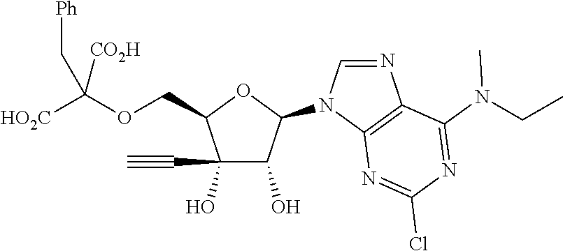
N1(C2OC(COC([CO2H])([HO2C])C[Ph])C(C#C)(O)C2O)C=NC2=C1N=C(Cl)N=C2N(CC)C
